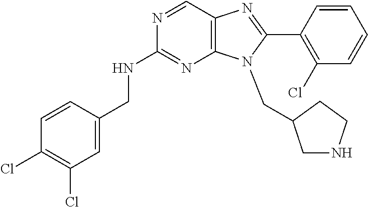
C1=C(CNC2=NC3=C(C=N2)N=C(C2=C(Cl)C=CC=C2)N3CC2CNCC2)C=CC(Cl)=C1Cl
